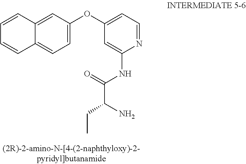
C1(NC(C(CC)N)=O)=CC(OC2=CC=C3C(=C2)C=CC=C3)=CC=N1
